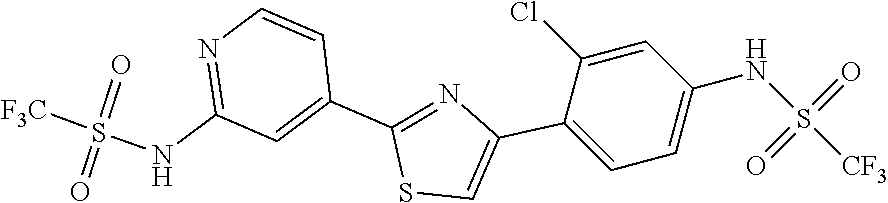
S1C=C(C2=CC=C(NS(=O)(=O)[CF3])C=C2Cl)N=C1C1=CC(NS(=O)(=O)[F3C])=NC=C1
